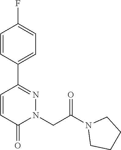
C1=CC(C2=NN(CC(N3CCCC3)=O)C(=O)C=C2)=CC=C1F
